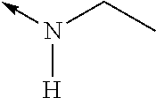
C-N(CC)[H]
